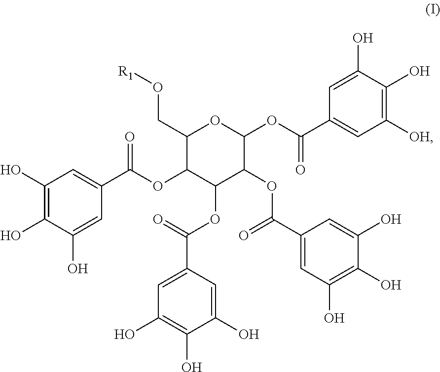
C1(CO[R1])C(OC(C2=CC(O)=C(O)C(O)=C2)=O)C(OC(C2=CC(O)=C(O)C(O)=C2)=O)C(OC(C2=CC(O)=C(O)C(O)=C2)=O)C(OC(=O)C2=CC([OH])=C(O)C(O)=C2)O1
